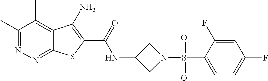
C1(C)=NN=C2C(=C1C)C(N)=C(C(=O)NC1CN(S(C3=CC=C(F)C=C3F)(=O)=O)C1)S2
